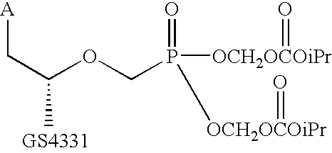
[A]CC(C)OCP([OCH2OCOiPr]=O)(=O)[OCH2OCOiPr]=O
